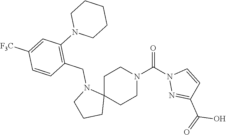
C1C2(CCN(C(N3N=C(C(=O)O)C=C3)=O)C1)N(CC1=C(N3CCCCC3)C=C([F3C])C=C1)CCC2
